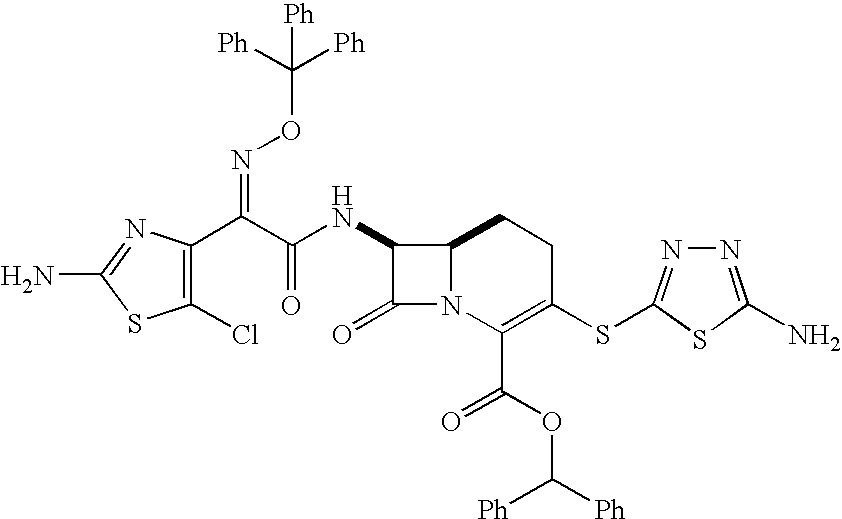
C1(Cl)=C(C(C(=O)NC2C(=O)N3C2CCC(SC2=NN=C(N)S2)=C3C(OC([Ph])[Ph])=O)=NOC([Ph])([Ph])[Ph])N=C(N)S1
